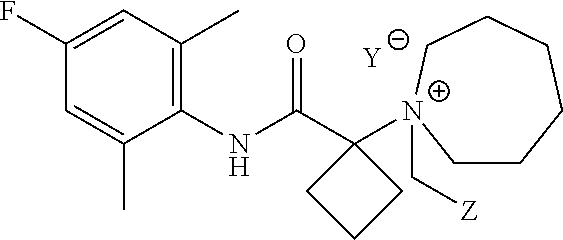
[Y].C1=C(C)C(NC(C2([N+]3(C[Z])CCCCCC3)CCC2)=O)=C(C)C=C1F
